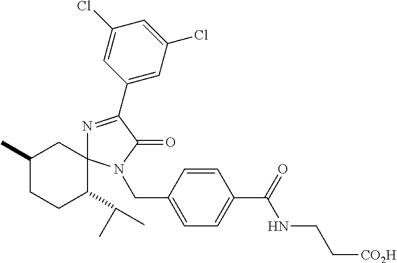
N1=C(C2=CC(Cl)=CC(Cl)=C2)C(=O)N(CC2=CC=C(C(=O)NCC[CO2H])C=C2)C12CC(C)CCC2C(C)C
